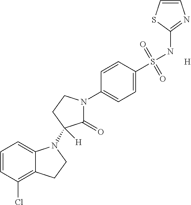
[H].C1=CSC(NS(C2=CC=C(N3C(=O)C([H])(N4C5=CC=CC(Cl)=C5CC4)CC3)C=C2)(=O)=O)=N1
